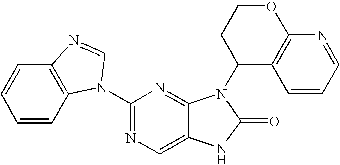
C1(N2C3=C(C=CC=C3)N=C2)=NC=C2C(=N1)N(C1C3=C(OCC1)N=CC=C3)C(=O)N2
